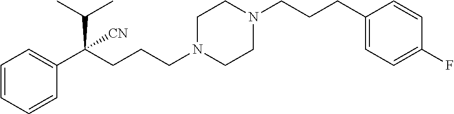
C1=CC=CC(C(CCCN2CCN(CCCC3=CC=C(F)C=C3)CC2)(C(C)C)[CN])=C1
